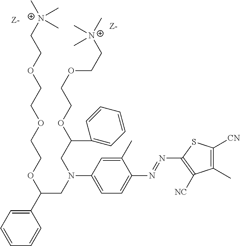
C1=CC=C(C(CN(CC(C2=CC=CC=C2)OCCOCC[N+](C)(C)C)C2=CC=C(N=NC3=C([NC])C(C)=C([CN])S3)C(C)=C2)OCCOCCOCC[N+](C)(C)C)C=C1
